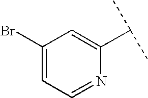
C1(Br)=CC=NC(C(C)C)=C1
